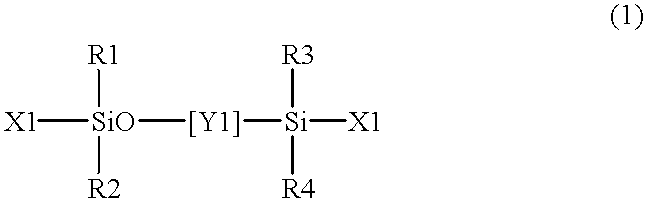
[X1][SiO]([[Y1]][Si]([X1])([R3])[R4])([R1])[R2]
